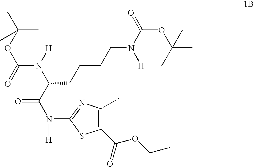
C(N([H])C(C(N(C1=NC(C)=C(C(OCC)=O)S1)[H])=O)CCCCN(C(OC(C)(C)C)=O)[H])(OC(C)(C)C)=O
